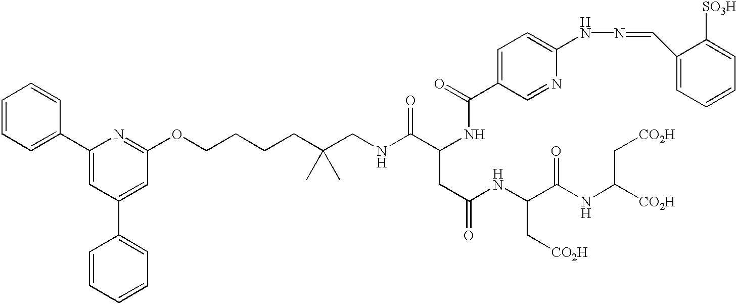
C1=CC=C(C2=CC(C3=CC=CC=C3)=CC(OCCCCC(CNC(C(NC(C3=CC=C(NN=CC4=CC=CC=C4[SO3H])N=C3)=O)CC(=O)NC(C(NC([CO2H])C[CO2H])=O)C[CO2H])=O)(C)C)=N2)C=C1
